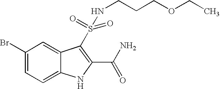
C1(Br)=CC=C2C(=C1)C(S(=O)(NCCCOCC)=O)=C(C(N)=O)N2
